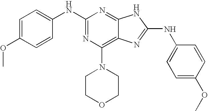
N(C1=NC(N2CCOCC2)=C2C(=N1)NC(NC1=CC=C(OC)C=C1)=N2)C1=CC=C(OC)C=C1
